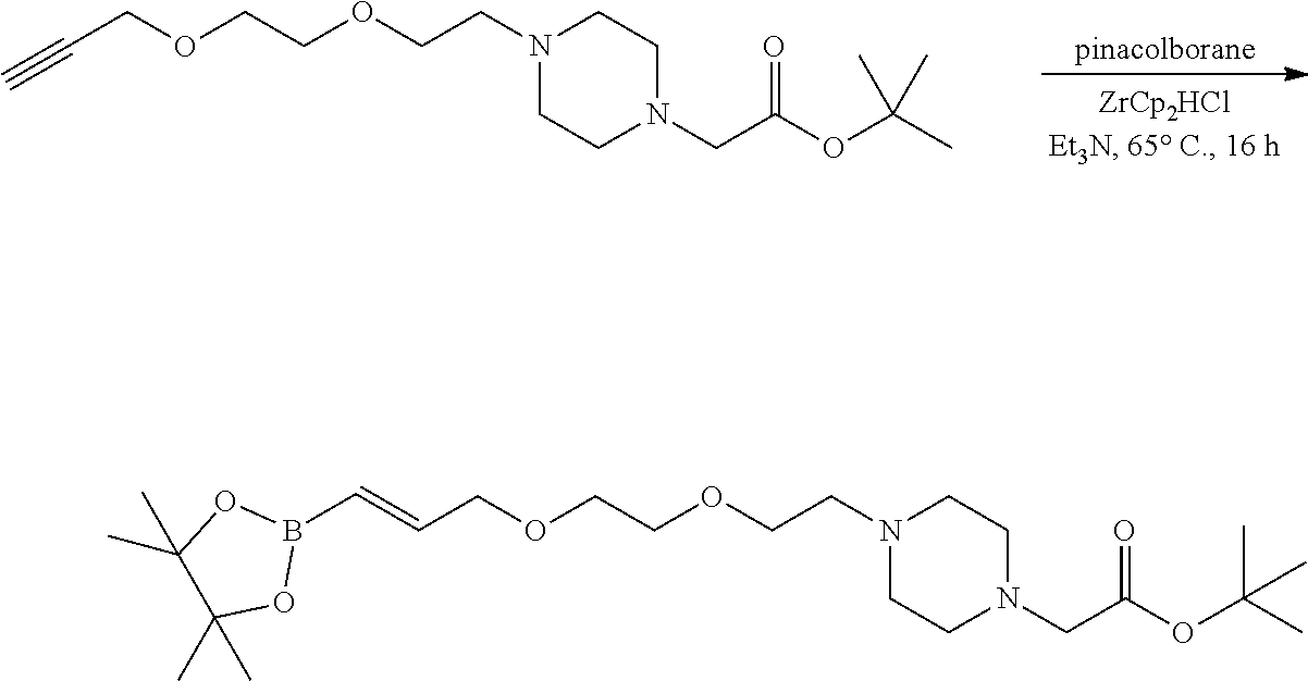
C(COCCOCCN1CCN(CC(OC(C)(C)C)=O)CC1)#C.C(COCCOCCN1CCN(CC(OC(C)(C)C)=O)CC1)=CB1OC(C)(C)C(C)(C)O1
